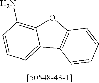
C12=C(OC3=C(N)C=CC=C13)C=CC=C2
